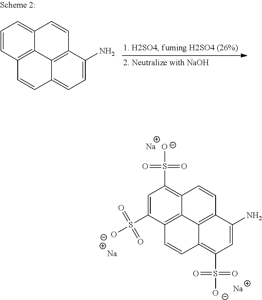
C1=C(S([O-])(=O)=O)C2=C3C(=C1S(=O)(=O)[O-])C=CC1=C3C(=C(S([O-])(=O)=O)C=C1N)C=C2.[Na].[Na].[Na].C1=CC2=C3C(=C1)C=CC1=C3C(=CC=C1N)C=C2
